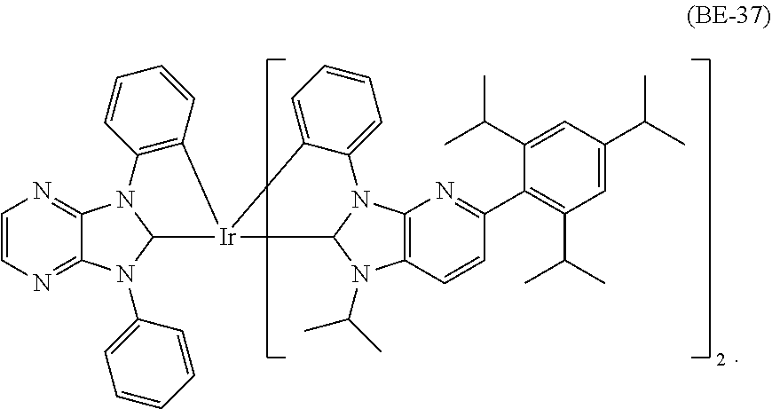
C1=CN=C2C(=N1)N1C(N2C2=CC=CC=C2)[Ir]2(C3=C1C=CC=C3)C1N(C(C)C)C3=C(N1C1=CC=CC=C12)N=C(C1=C(C(C)C)C=C(C(C)C)C=C1C(C)C)C=C3
